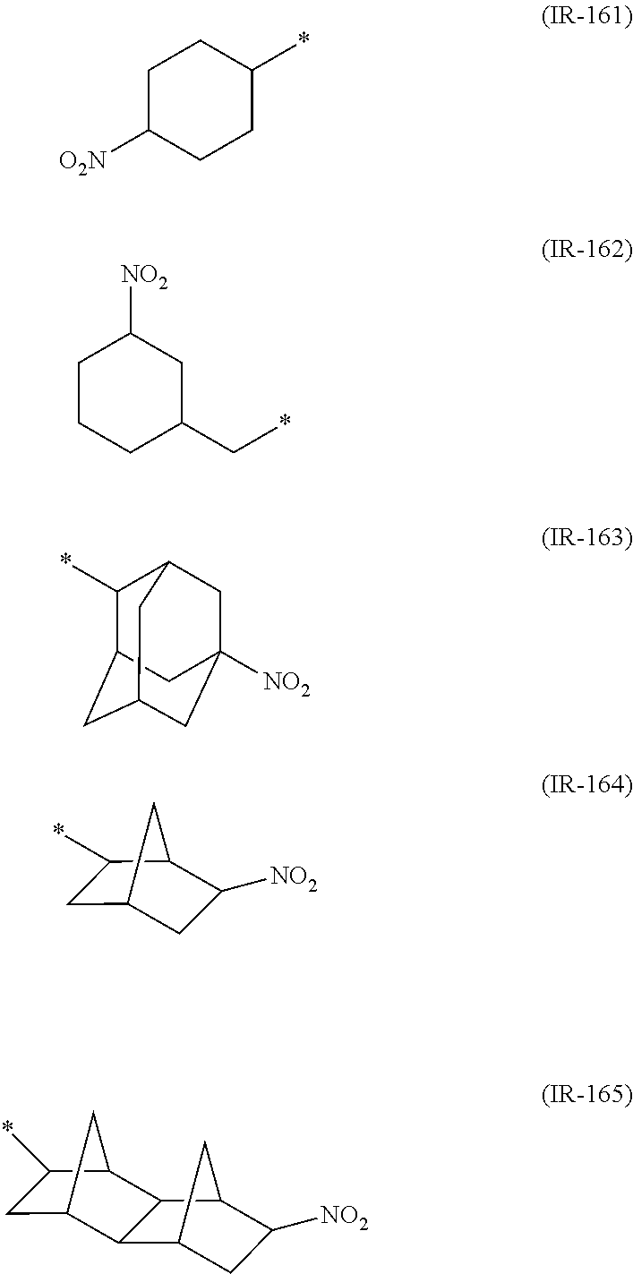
C1C([O2N])CCC(*)C1.C1CCC(C*)CC1[NO2].C1(*)C2CC3CC([NO2])(CC1C3)C2.C1C2CC([NO2])C(C1*)C2.C1C2CC(C1*)C1C2C2CC([NO2])C1C2
